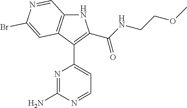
N1C2=C(C(C3=CC=NC(N)=N3)=C1C(NCCOC)=O)C=C(Br)N=C2
